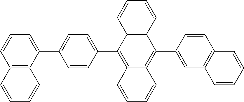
C12=C(C=CC=C1)C(C1=CC3=C(C=C1)C=CC=C3)=C1C(=C2C2=CC=C(C3=CC=CC4=C3C=CC=C4)C=C2)C=CC=C1
